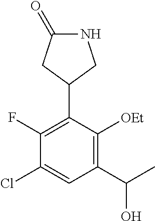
N1C(=O)CC(C2=C(F)C(Cl)=CC(C(C)O)=C2[OEt])C1
